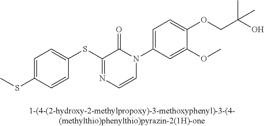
C1(SC2=NC=CN(C3=CC=C(OCC(O)(C)C)C(OC)=C3)C2=O)=CC=C(SC)C=C1
